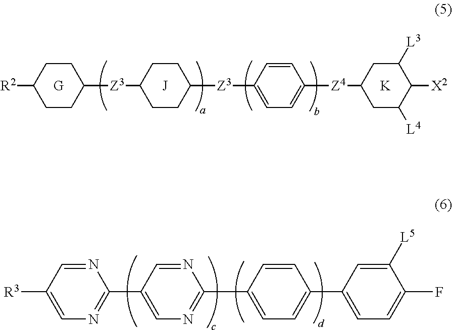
[R3]C1=CN=C(C2=CN=C(C3=CC=C(C4=CC=C(F)C([L5])=C4)C=C3)N=C2)N=C1.[G].[K].[J].C1C([R2])CCC([Z3]C2CCC([Z3]C3=CC=C([Z4]C4CC([L4])C([X2])C([L3])C4)C=C3)CC2)C1
